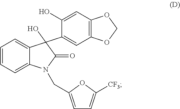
C12=CC=CC=C1N(CC1=CC=C([CF3])O1)C(=O)C2(C1=CC2=C(C=C1O)OCO2)O
